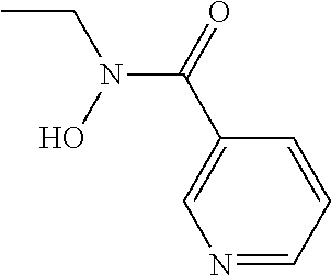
CCN(C(C1=CN=CC=C1)=O)O
